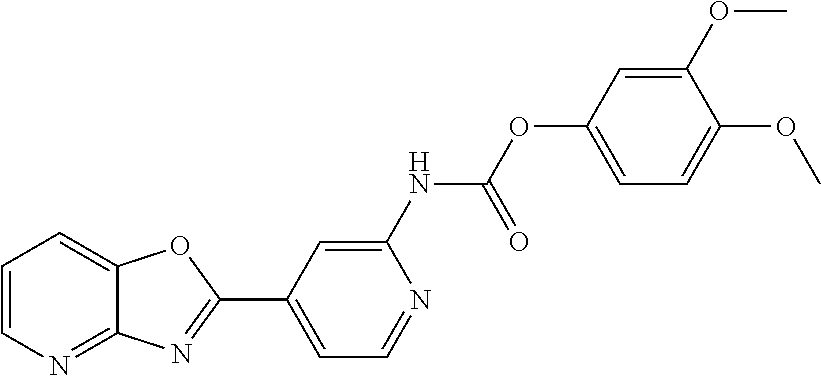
C1=CN=C2C(=C1)OC(C1=CC=NC(NC(OC3=CC=C(OC)C(OC)=C3)=O)=C1)=N2
